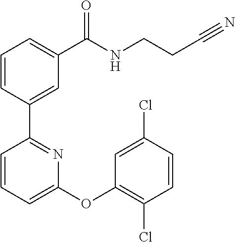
C1=CC(C2=NC(OC3=C(Cl)C=CC(Cl)=C3)=CC=C2)=CC(C(NCCC#N)=O)=C1
